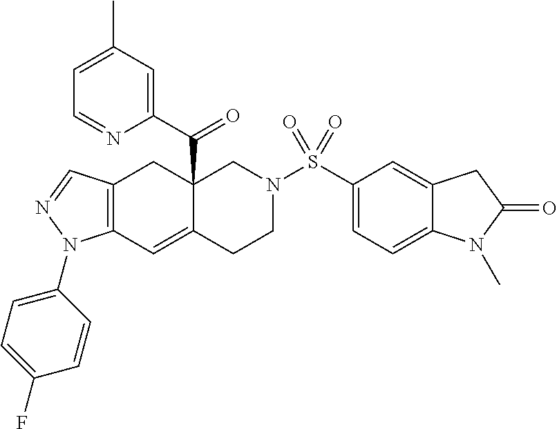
C1(N2C3=C(CC4(C(C5=CC(C)=CC=N5)=O)C(=C3)CCN(S(C3=CC=C5C(=C3)CC(=O)N5C)(=O)=O)C4)C=N2)=CC=C(F)C=C1
